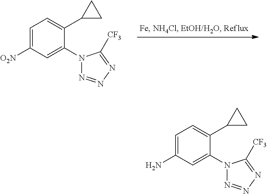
C1=C([O2N])C=C(N2N=NN=C2[CF3])C(C2CC2)=C1.C1=C(N)C=C(N2N=NN=C2[CF3])C(C2CC2)=C1
